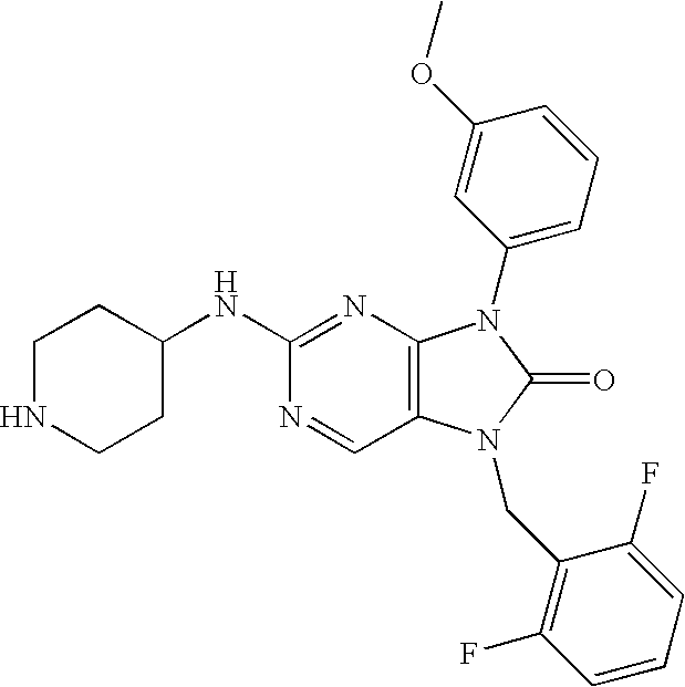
C1(NC2CCNCC2)=NC2=C(C=N1)N(CC1=C(F)C=CC=C1F)C(=O)N2C1=CC=CC(OC)=C1
